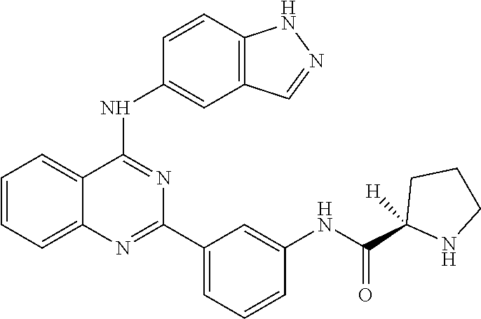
C1=CC=C2C(=C1)C(NC1=CC3=C(C=C1)NN=C3)=NC(C1=CC=CC(NC(C3([H])NCCC3)=O)=C1)=N2
